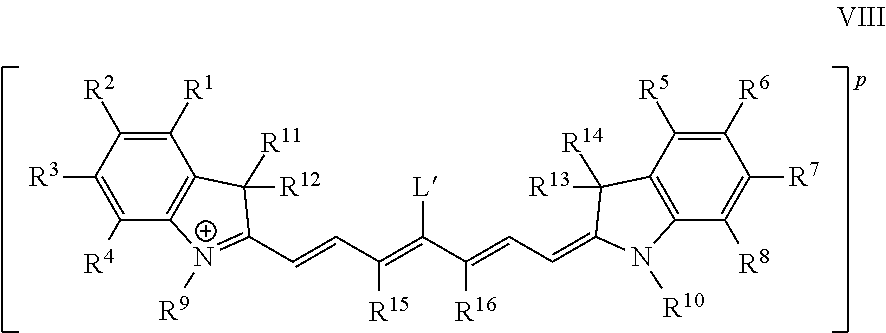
C1([R1])=C([R2])C([R3])=C([R4])C2=C1C([R12])([R11])C(C=CC(=C(C(=CC=C1N([R10])C3=C(C([R5])=C([R6])C([R7])=C3[R8])C1([R13])[R14])[R16])[L])[R15])=[N+]2[R9]
